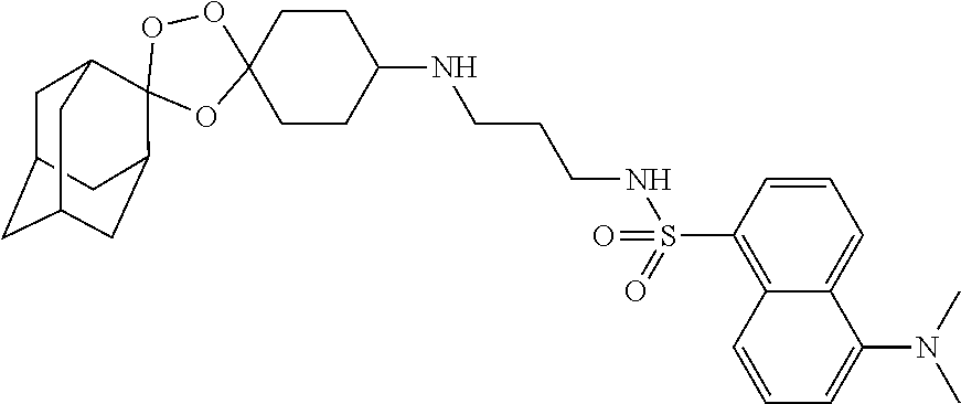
C1C2CC3CC(C4(C1C3)OC1(OO4)CCC(NCCCNS(C3=C4C(=CC=C3)C(N(C)C)=CC=C4)(=O)=O)CC1)C2
